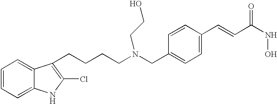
C(C1=CC=C(C=CC(NO)=O)C=C1)N(CCCCC1=C(Cl)NC2=CC=CC=C21)CCO
